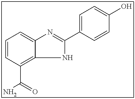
C1=CC(C(=O)N)=C2C(=C1)N=C(C1=CC=C(O)C=C1)N2
